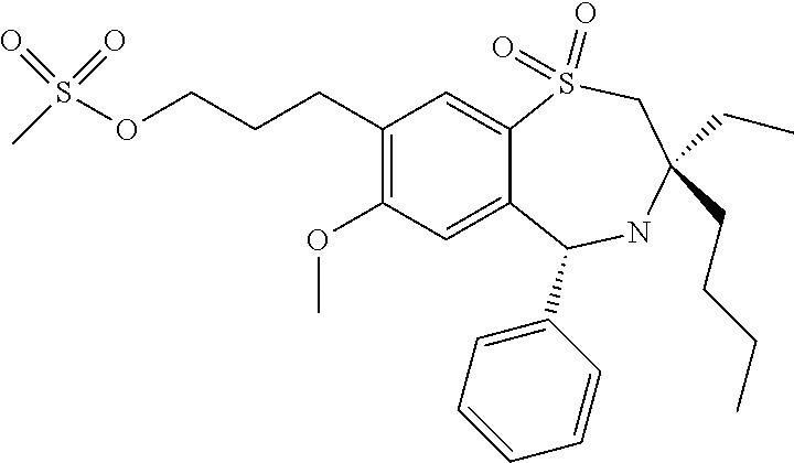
C1(CCCOS(=O)(=O)C)=C(OC)C=C2C(=C1)S(=O)(=O)CC(CC)(CCCC)NC2C1=CC=CC=C1
